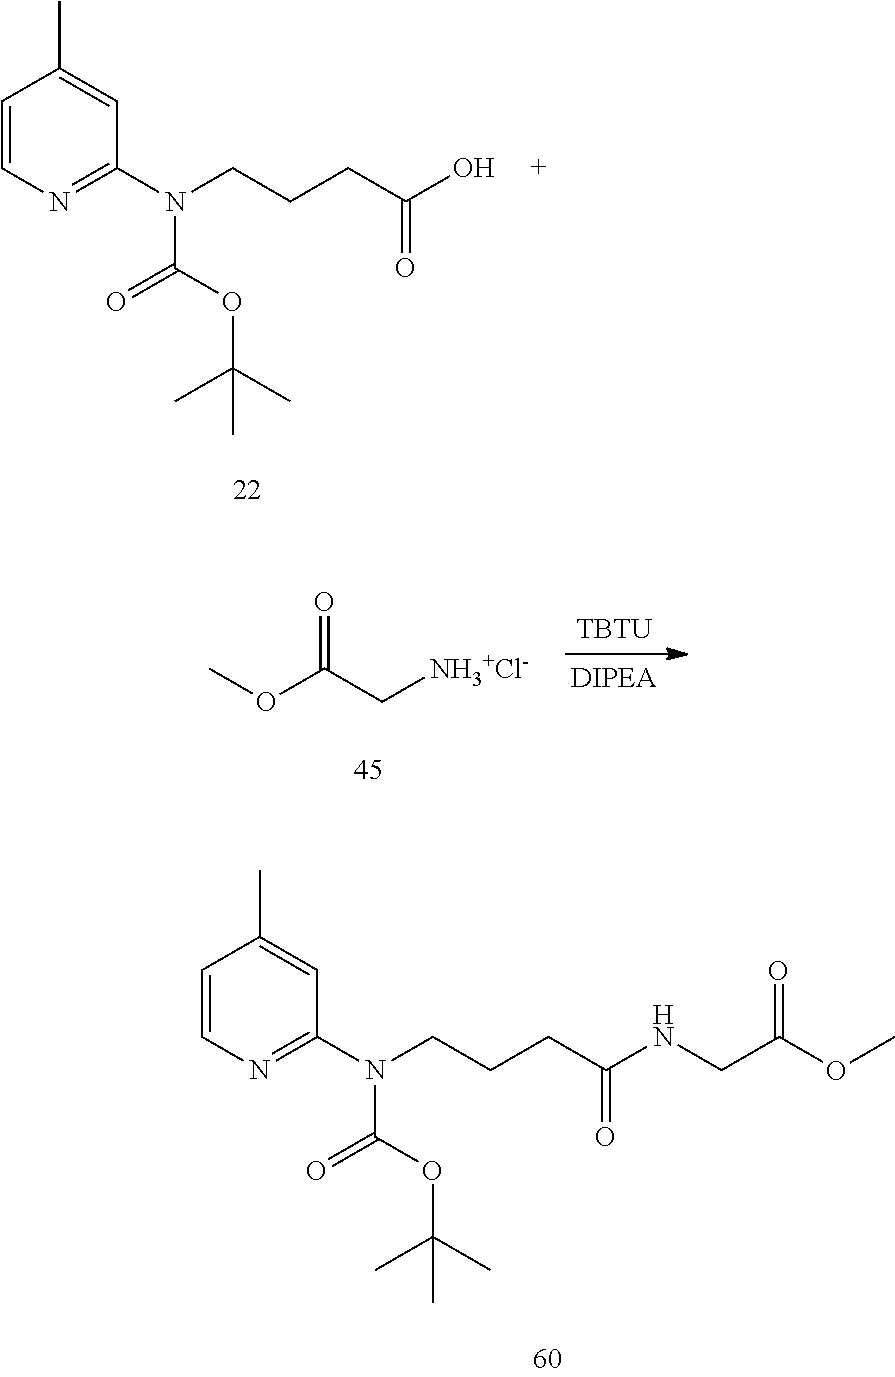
C1=CC(C)=CC(N(C(OC(C)(C)C)=O)CCCC(O)=O)=N1.COC(C[NH3+Cl-])=O.[TBTU].C1=CC(C)=CC(N(C(OC(C)(C)C)=O)CCCC(NCC(OC)=O)=O)=N1
